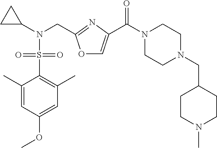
O1C=C(C(N2CCN(CC3CCN(C)CC3)CC2)=O)N=C1CN(C1CC1)S(C1=C(C)C=C(OC)C=C1C)(=O)=O
